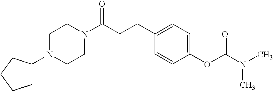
C(CCC1=CC=C(OC(N(C)C)=O)C=C1)(=O)N1CCN(C2CCCC2)CC1
